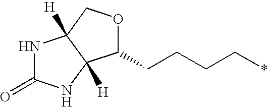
C1(CCCC*)OCC2([H])C1([H])NC(=O)N2
